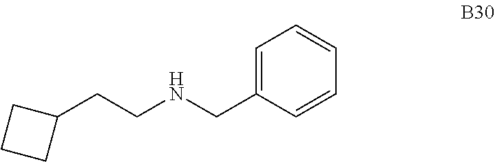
C1(CCNCC2=CC=CC=C2)CCC1
